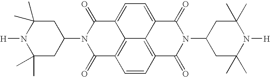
C1C(C)(C)N([H])C(C)(C)CC1N1C(=O)C2=C3C(=CC=C4C3=C(C=C2)C(=O)N(C2CC(C)(C)N([H])C(C)(C)C2)C4=O)C1=O
